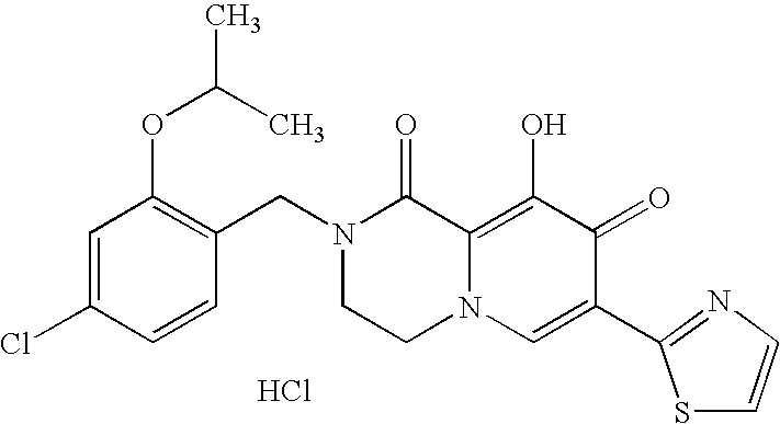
C1(CN2CCN3C(=C(O)C(=O)C(C4=NC=CS4)=C3)C2=O)=C(OC(C)C)C=C(Cl)C=C1.Cl
